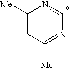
C1([Me])=CC([Me])=NC=N1
